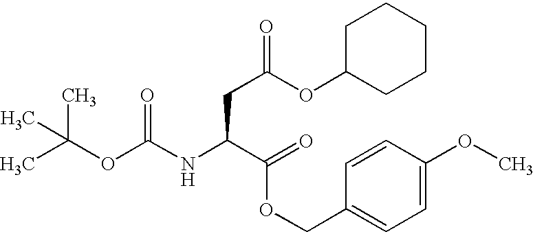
CC(OC(NC(C(OCC1=CC=C(OC)C=C1)=O)CC(OC1CCCCC1)=O)=O)(C)C
